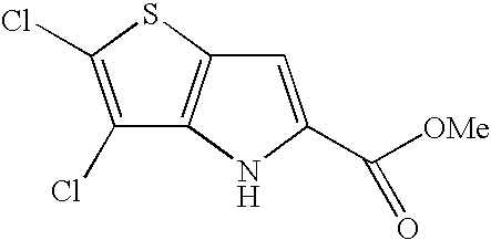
C1=C(C([OMe])=O)NC2=C1SC(Cl)=C2Cl
